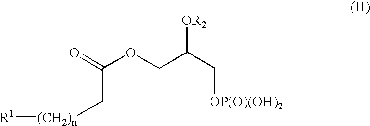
O=C(OCC(C[OP(O)(OH)2])[OR2])C[(CH2)n][R1]
